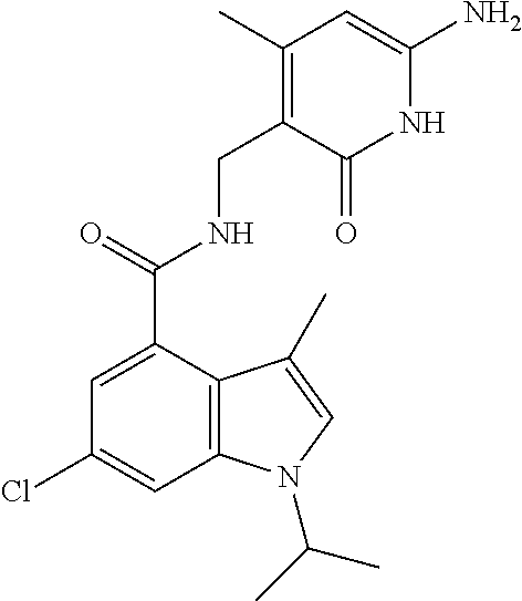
C1(Cl)=CC2=C(C(C(=O)NCC3=C(C)C=C(N)NC3=O)=C1)C(C)=CN2C(C)C
